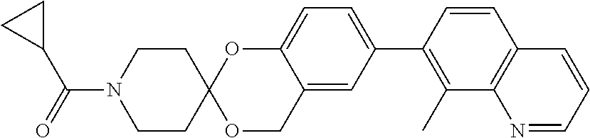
N1=CC=CC2=C1C(C)=C(C1=CC=C3C(=C1)COC1(O3)CCN(C(=O)C3CC3)CC1)C=C2
